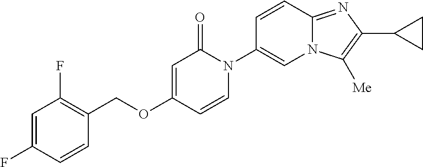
C1(COC2=CC(=O)N(C3=CN4C(=NC(C5CC5)=C4[Me])C=C3)C=C2)=C(F)C=C(F)C=C1
